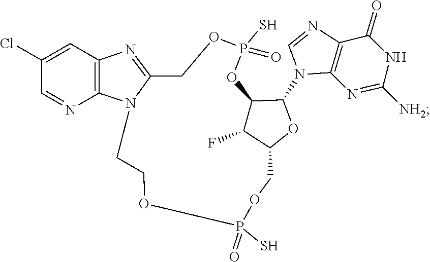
C1=NC2=C(N1C1C3C(F)C(COP(S)(=O)OCCN4C(=NC5=C4N=CC(Cl)=C5)COP(S)(=O)O3)O1)N=C([NH2])NC2=O
